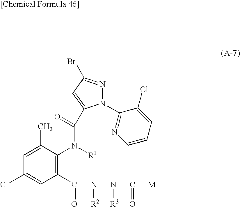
C1(C(N(N(C([M])=O)[R3])[R2])=O)=C(N([R1])C(C2=CC(Br)=NN2C2=NC=CC=C2Cl)=O)C(C)=CC(Cl)=C1
